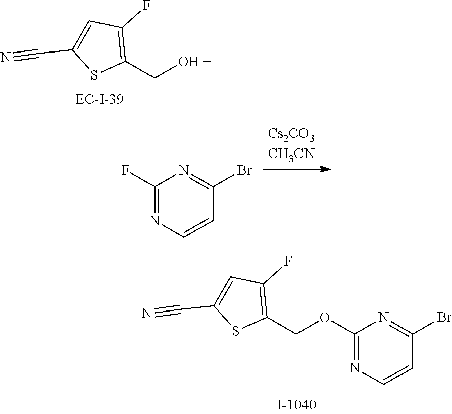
C([OH +])C1=C(F)C=C(C#N)S1.C1(F)=NC=CC(Br)=N1.C(C1=C(F)C=C(C#N)S1)OC1=NC=CC(Br)=N1
